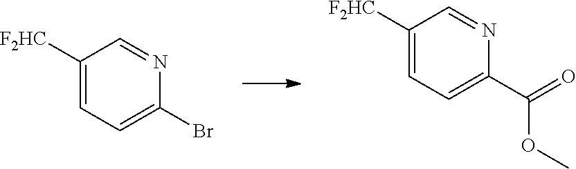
C1(Br)=CC=C([F2HC])C=N1.C1(C(=O)OC)=CC=C([F2HC])C=N1
